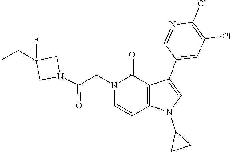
C1=NC(Cl)=C(Cl)C=C1C1=CN(C2CC2)C2=C1C(=O)N(CC(N1CC(CC)(F)C1)=O)C=C2
